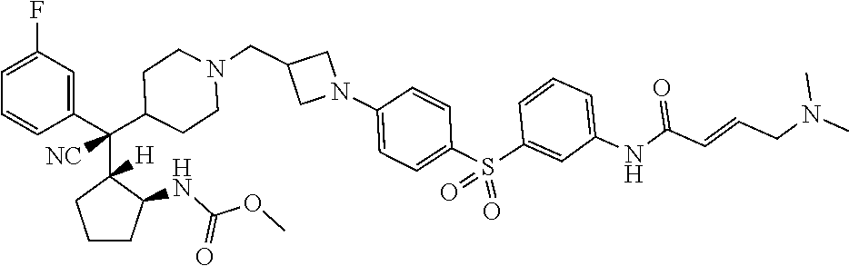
C1=C(F)C=C(C(C2([H])CCCC2NC(OC)=O)(C2CCN(CC3CN(C4=CC=C(S(C5=CC(NC(=O)C=CCN(C)C)=CC=C5)(=O)=O)C=C4)C3)CC2)[NC])C=C1
